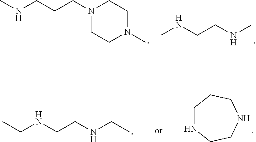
N1(CCCNC)CCN(C)CC1.N(C)CCNC.N(CC)CCNCC.C1NCCNCC1
